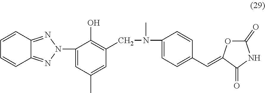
C12=NN(C3=CC(C)=CC(CN(C4=CC=C(C=C5OC(=O)NC5=O)C=C4)C)=C3O)N=C1C=CC=C2
